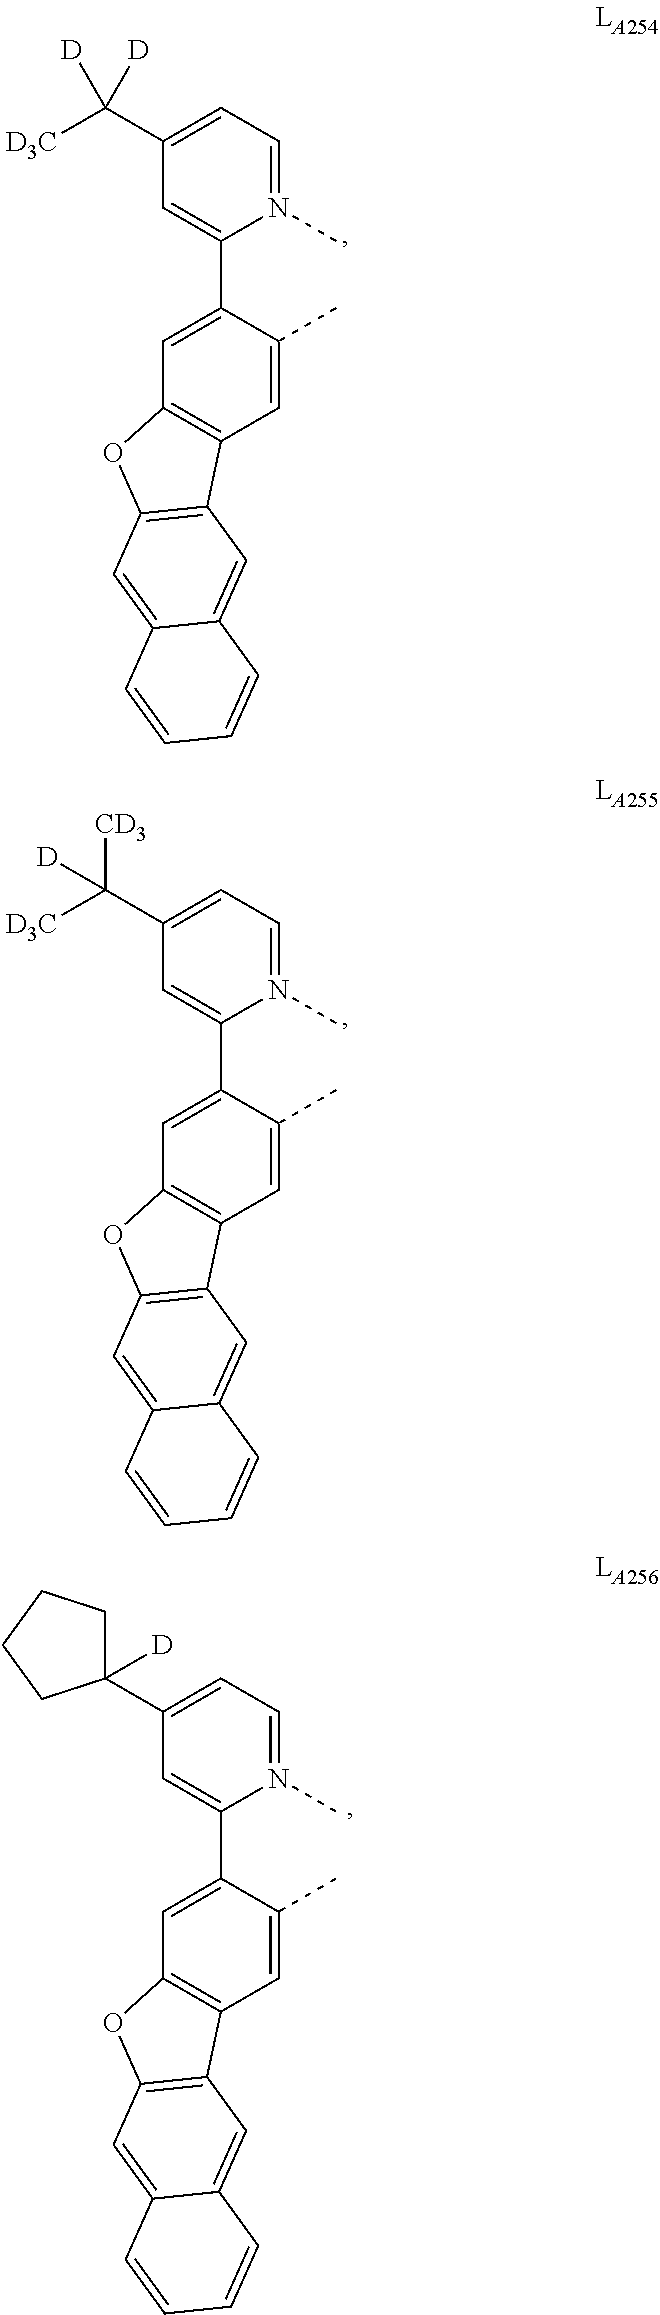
C1=N(C)C(C2=CC3=C(C=C2C)C2=C(O3)C=C3C(=C2)C=CC=C3)=CC(C([D3C])([D])[D])=C1.C1=N(C)C(C2=CC3=C(C=C2C)C2=C(O3)C=C3C(=C2)C=CC=C3)=CC(C([D3C])([CD3])[D])=C1.C1=N(C)C(C2=CC3=C(C=C2C)C2=C(O3)C=C3C(=C2)C=CC=C3)=CC(C2([D])CCCC2)=C1
